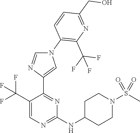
C1(C(F)(F)F)=CN=C(NC2CCN(S(C)(=O)=O)CC2)N=C1C1=CN(C2=C(C(F)(F)F)N=C(CO)C=C2)C=N1
